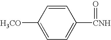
C1([H3CO])=CC=C([CNH]=O)C=C1
